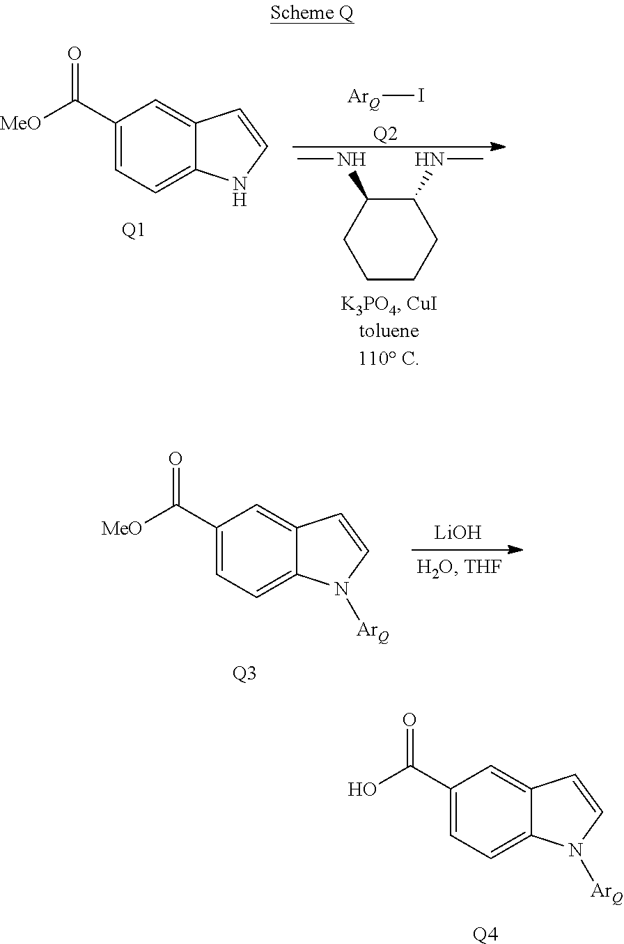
C1(C([MeO])=O)=CC=C2C(=C1)C=CN2.[Q1].C1CCC(NC)C(NC)C1.[ArQ]I.[Q2].C1(C([MeO])=O)=CC=C2C(=C1)C=CN2[ArQ].[Q3].[LiOH].C1(C(O)=O)=CC=C2C(=C1)C=CN2[ArQ].[Q4]
